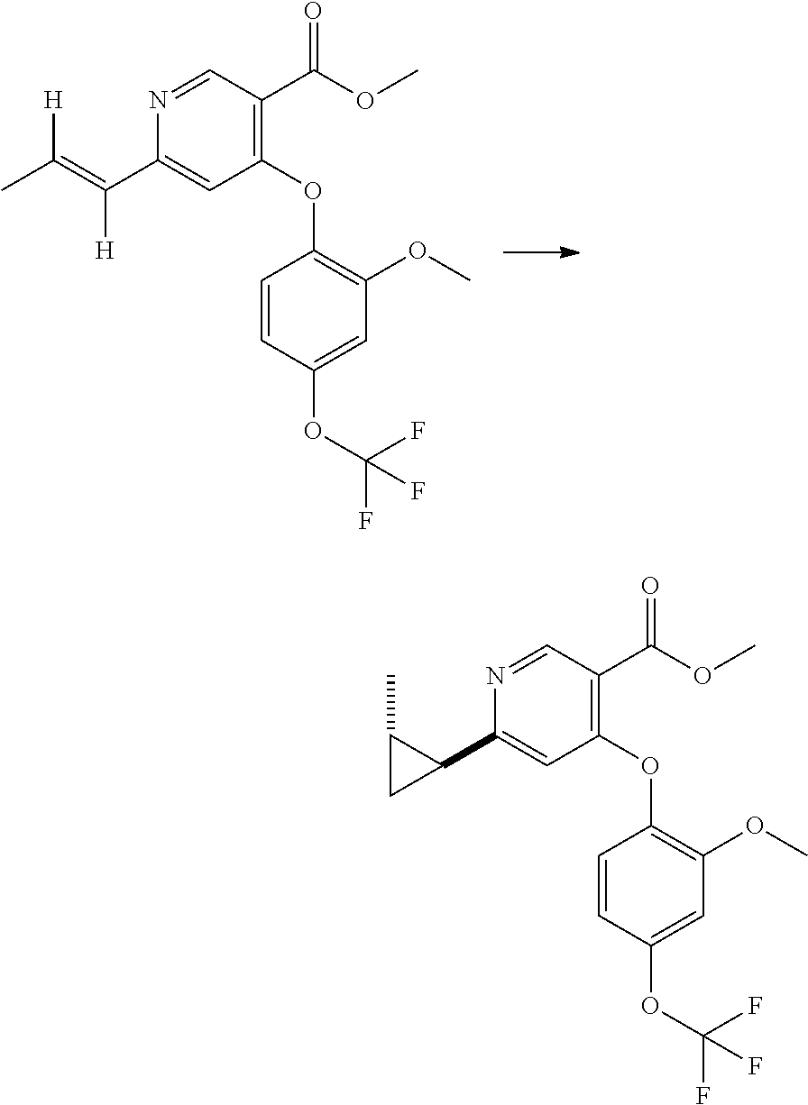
C1(OC2=C(C(OC)=O)C=NC(C(=C(C)[H])[H])=C2)=C(OC)C=C(OC(F)(F)F)C=C1.C1=NC(C2C(C)C2)=CC(OC2=C(OC)C=C(OC(F)(F)F)C=C2)=C1C(OC)=O
